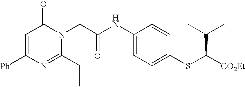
C1=C([Ph])N=C(CC)N(CC(NC2=CC=C(SC([CO2Et])C(C)C)C=C2)=O)C1=O
